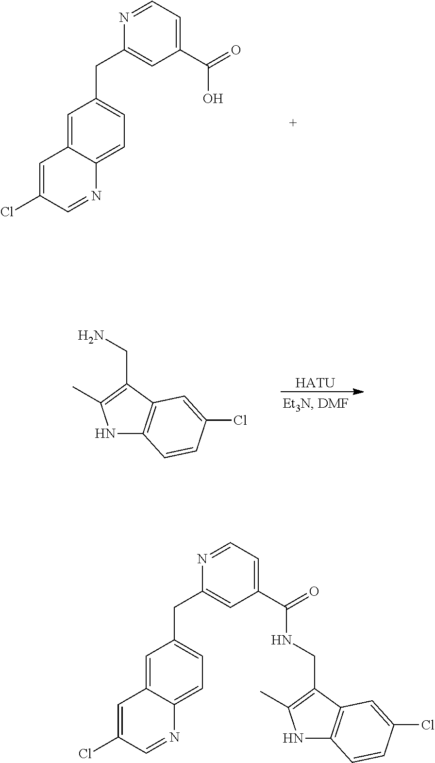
C1=C2C(=CC=C1CC1=CC(C(O)=O)=CC=N1)N=CC(Cl)=C2.[HATU].N1C2=C(C(CN)=C1C)C=C(Cl)C=C2.C1=C2C(=CC=C1CC1=CC(C(NCC3=C(C)NC4=C3C=C(Cl)C=C4)=O)=CC=N1)N=CC(Cl)=C2
